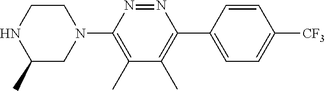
N1C(C)CN(C2=C(C)C(C)=C(C3=CC=C([CF3])C=C3)N=N2)CC1
